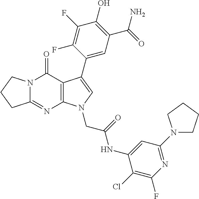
C12=NC3=C(C(=O)N1CCC2)C(C1=CC(C(=O)N)=C(O)C(F)=C1F)=CN3CC(=O)NC1=CC(N2CCCC2)=NC(F)=C1Cl
